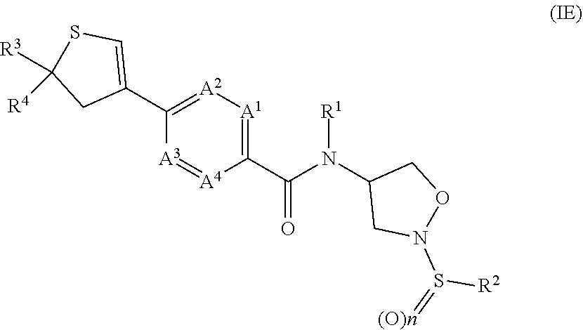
C1(C(N(C2CN(S(=[(O)n])[R2])OC2)[R1])=O)=[A1][A2]=C(C2=CSC([R3])([R4])C2)[A3]=[A4]1
